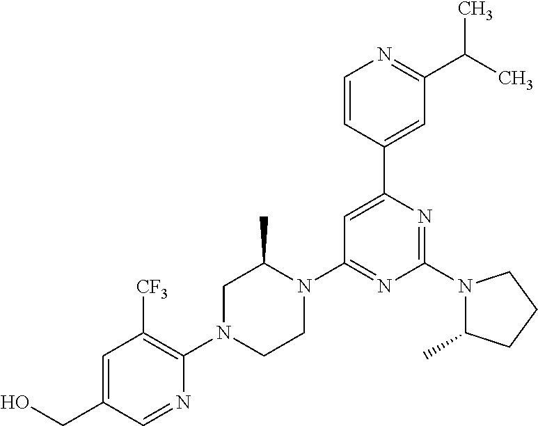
C1=C(CO)C=NC(N2CCN(C3=NC(N4C(C)CCC4)=NC(C4=CC(C(C)C)=NC=C4)=C3)C(C)C2)=C1[CF3]
